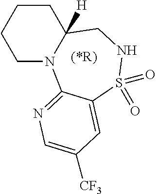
C1N2C([H])(CCC1)CNS(=O)(=O)C1=CC([CF3])=CN=C21
